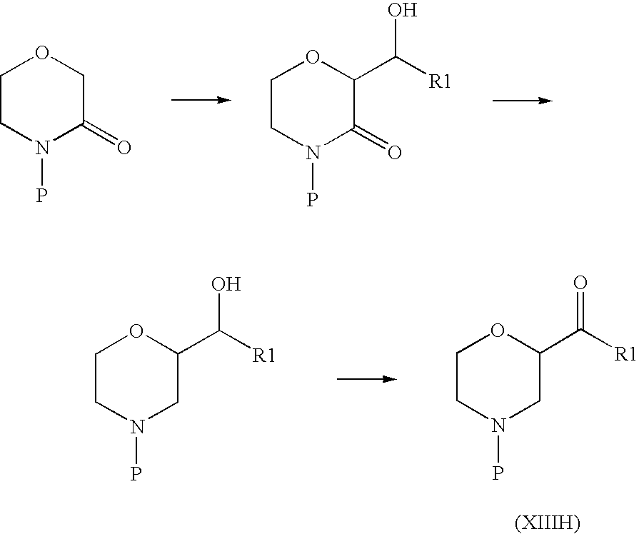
C1CN(P)C(=O)CO1.C1CN(P)C(=O)C(C([R1])O)O1.C1CN(P)CC(C([R1])=O)O1.C1CN(P)CC(C([R1])O)O1
